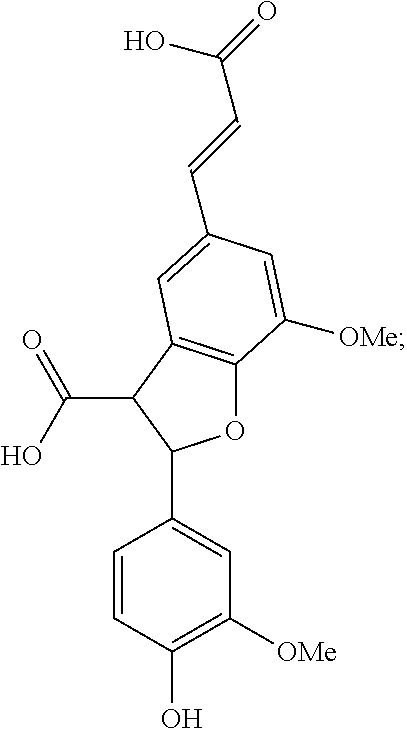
C1=CC(O)=C([OMe])C=C1C1OC2=C(C1C(O)=O)C=C(C=CC(=O)O)C=C2[OMe]
